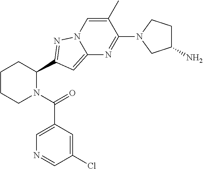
C1CCN(C(=O)C2=CN=CC(Cl)=C2)C(C2=NN3C(=C2)N=C(N2CC(N)CC2)C(C)=C3)C1
